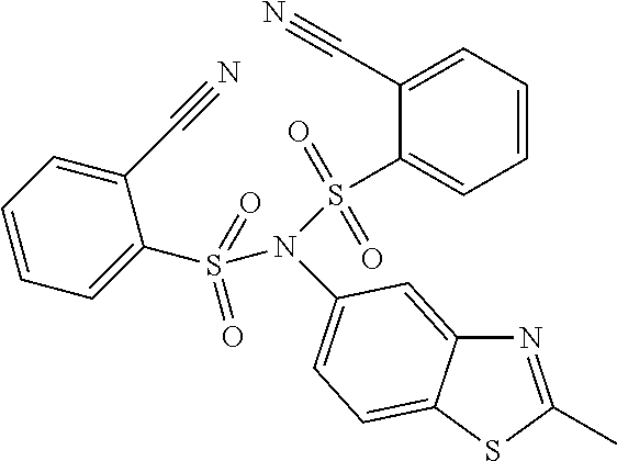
N1=C(C)SC2=CC=C(N(S(C3=CC=CC=C3C#N)(=O)=O)S(C3=CC=CC=C3C#N)(=O)=O)C=C12
